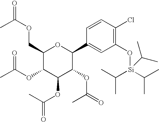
C1(COC(C)=O)C(OC(C)=O)C(OC(C)=O)C(OC(C)=O)C(C2=CC(O[Si](C(C)C)(C(C)C)C(C)C)=C(Cl)C=C2)O1
